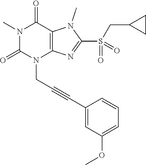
N1(C)C(=O)N(CC#CC2=CC(OC)=CC=C2)C2=C(C1=O)N(C)C(S(=O)(CC1CC1)=O)=N2
